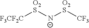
[F3CF2C][O2S][N-][O2S][CF3]
